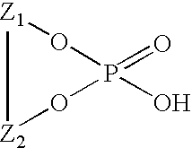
[Z2]1[Z1]OP(=O)(O)O1
